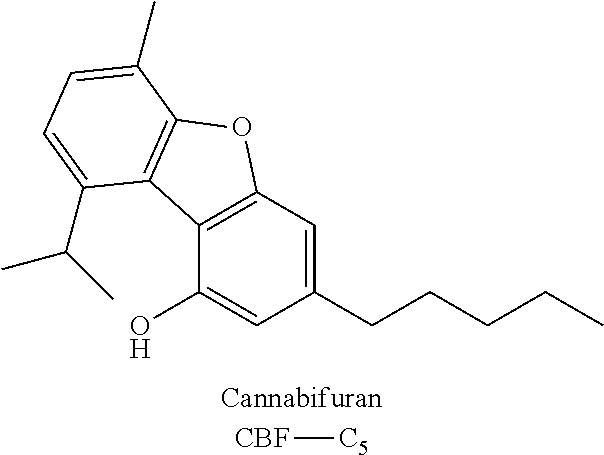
C12=C(C=C(CCCCC)C=C1O)OC1=C2C(C(C)C)=CC=C1C.[CBF][C5]
